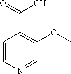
C1=CN=CC(OC)=C1C(=O)O
